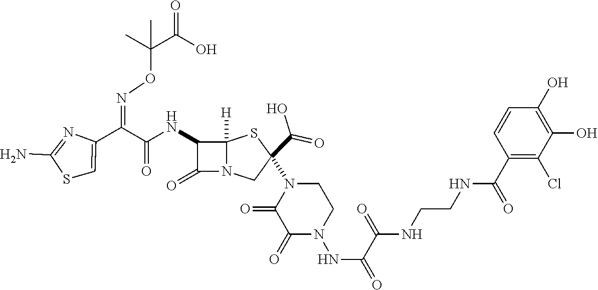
C(=O)(NC1C(=O)N2C1([H])SC(C(O)=O)(N1CCN(NC(C(=O)NCCNC(C3=C(Cl)C(O)=C(O)C=C3)=O)=O)C(=O)C1=O)C2)C(C1=CSC(N)=N1)=NOC(C(O)=O)(C)C
